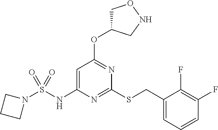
S(NC1=CC(OC2CONC2)=NC(SCC2=CC=CC(F)=C2F)=N1)(=O)(=O)N1CCC1
